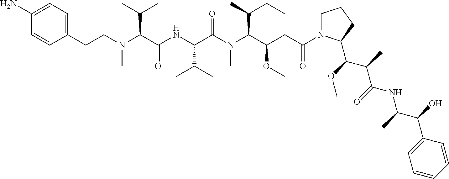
C1(N)=CC=C(CCN(C(C(NC(C(N(C(C(OC)CC(N2CCCC2C(OC)C(C)C(=O)NC(C(O)C2=CC=CC=C2)C)=O)C(CC)C)C)=O)C(C)C)=O)C(C)C)C)C=C1
